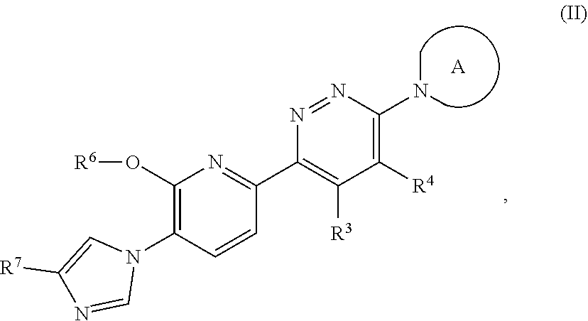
C1(O[R6])=C(N2C=C([R7])N=C2)C=CC(C2=C([R3])C([R4])=C(N(C)C)N=N2)=N1.[A]
